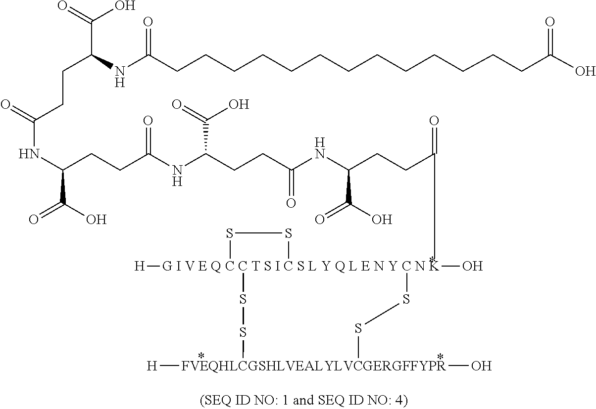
[G I V E Q C C T S I C S L Y Q L E N Y C N K]12([H])(O)(C(CCC(NC(CCC(NC(CCC(NC(CCC(C(=O)O)NC(CCCCCCCCCCCCCC(O)=O)=O)=O)C(O)=O)=O)C(=O)O)=O)C(O)=O)=O)(SS1)SS[FVEQHLCGSHLVEALYLVCGERGFFYPR]([H])(O)SS2
